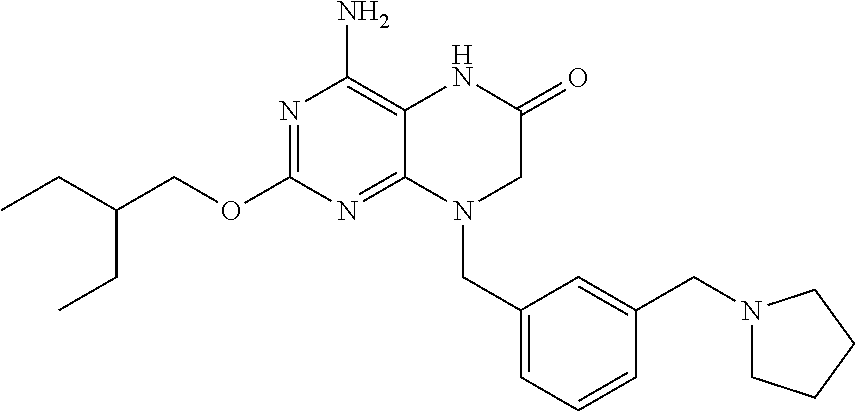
C(OC1=NC(N)=C2C(=N1)N(CC1=CC=CC(CN3CCCC3)=C1)CC(=O)N2)C(CC)CC
